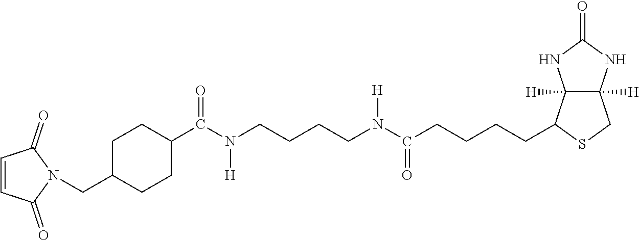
C12([H])C([H])(C(CCCCC(=O)N(CCCCN(C(C3CCC(CN4C(=O)C=CC4=O)CC3)=O)[H])[H])SC1)NC(=O)N2
